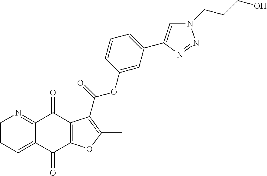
C1=CC=C2C(=N1)C(=O)C1=C(C2=O)OC(C)=C1C(=O)OC1=CC(C2=CN(CCCO)N=N2)=CC=C1
